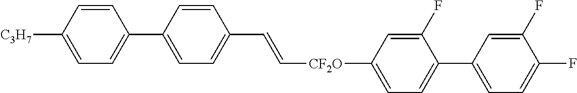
C1=CC([C3H7])=CC=C1C1=CC=C(C=C[CF2O]C2=CC=C(C3=CC=C(F)C(F)=C3)C(F)=C2)C=C1
